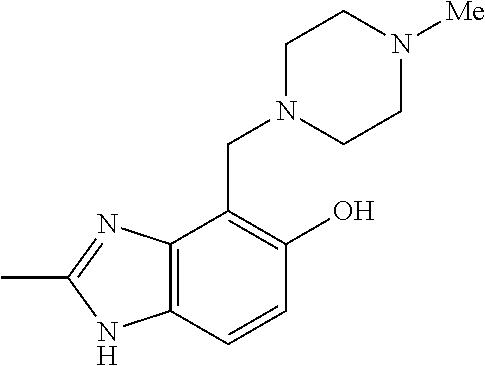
C12=C(C=CC(O)=C1CN1CCN([Me])CC1)NC(C)=N2
